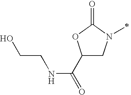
C1(C(=O)NCCO)CN(C)C(=O)O1
